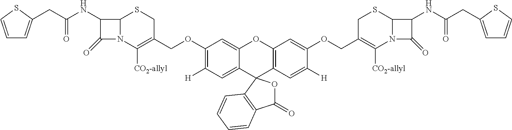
C1(OCC2=C([CO2-allyl])N3C(SC2)C(NC(=O)CC2=CC=CS2)C3=O)=C([H])C=C2C(=C1)OC1=C(C=C([H])C(OCC3=C([CO2-allyl])N4C(SC3)C(NC(CC3=CC=CS3)=O)C4=O)=C1)C21OC(=O)C2=C1C=CC=C2
